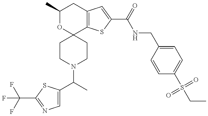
C(N1CCC2(CC1)C1=C(CC(C)O2)C=C(C(NCC2=CC=C(S(CC)(=O)=O)C=C2)=O)S1)(C)C1=CN=C(C(F)(F)F)S1
